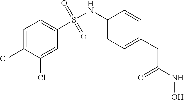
C1=C(Cl)C(Cl)=CC(S(NC2=CC=C(CC(=O)NO)C=C2)(=O)=O)=C1
